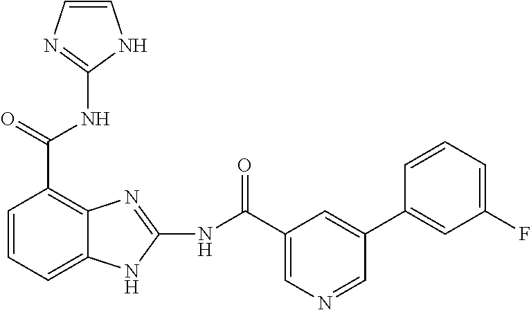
N(C(C1=C2C(=CC=C1)NC(NC(=O)C1=CN=CC(C3=CC(F)=CC=C3)=C1)=N2)=O)C1=NC=CN1
